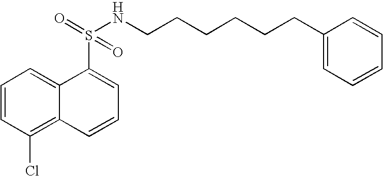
C1=CC(Cl)=C2C(=C1)C(S(=O)(=O)NCCCCCCC1=CC=CC=C1)=CC=C2
